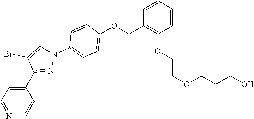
C1=NC=CC(C2=NN(C3=CC=C(OCC4=C(OCCOCCCO)C=CC=C4)C=C3)C=C2Br)=C1
